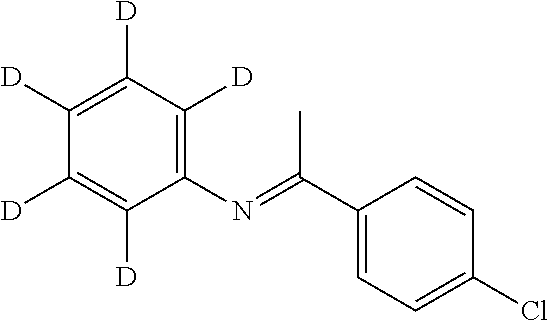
C1(N=C(C2=CC=C(Cl)C=C2)C)=C([D])C([D])=C([D])C([D])=C1[D]
